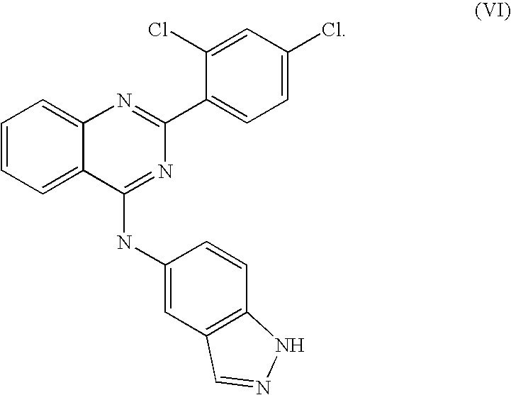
C1=CC=C2C(=C1)N=C(C1=CC=C(Cl)C=C1Cl)N=C2NC1=CC2=C(C=C1)NN=C2
